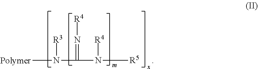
[Polymer]N(C(N([R5])[R4])=N[R4])[R3]
